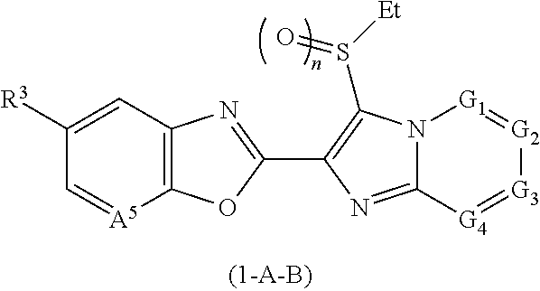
N12C(=NC(C3=NC4=C(O3)[A5]=CC([R3])=C4)=C1S([Et])=O)[G4]=[G3][G2]=[G1]2
